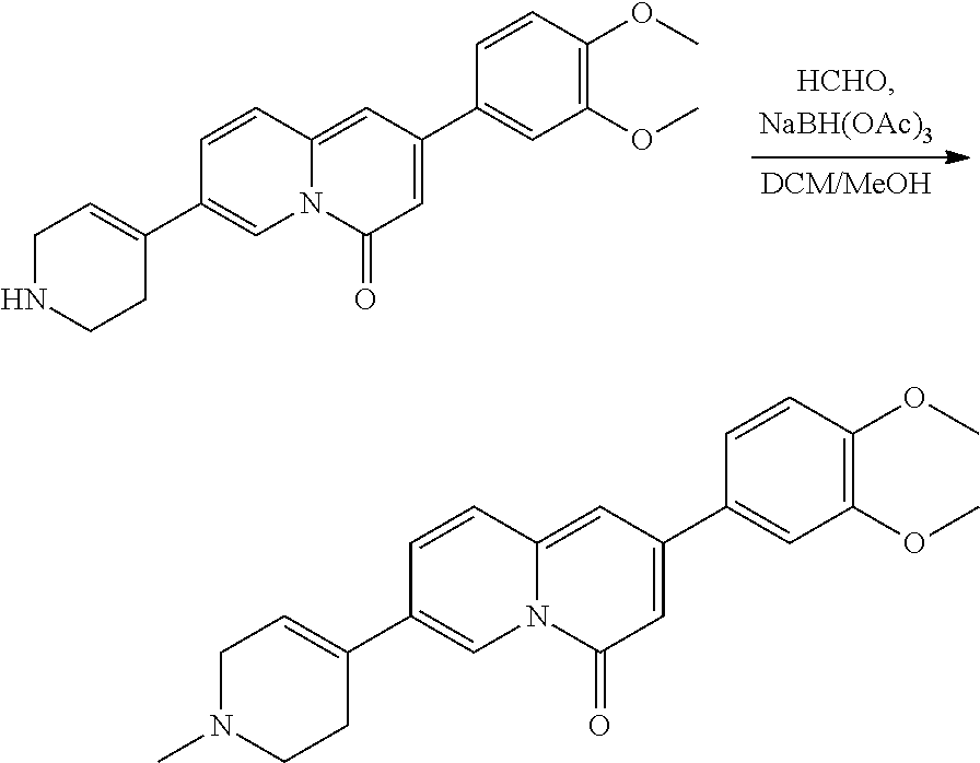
C12=CC(C3=CC(OC)=C(OC)C=C3)=CC(=O)N1C=C(C1=CCNCC1)C=C2.C12=CC(C3=CC(OC)=C(OC)C=C3)=CC(=O)N1C=C(C1=CCN(C)CC1)C=C2
